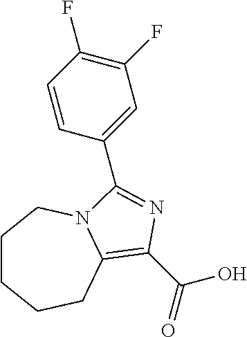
C1CCCC2=C(C(O)=O)N=C(C3=CC(F)=C(F)C=C3)N2C1
